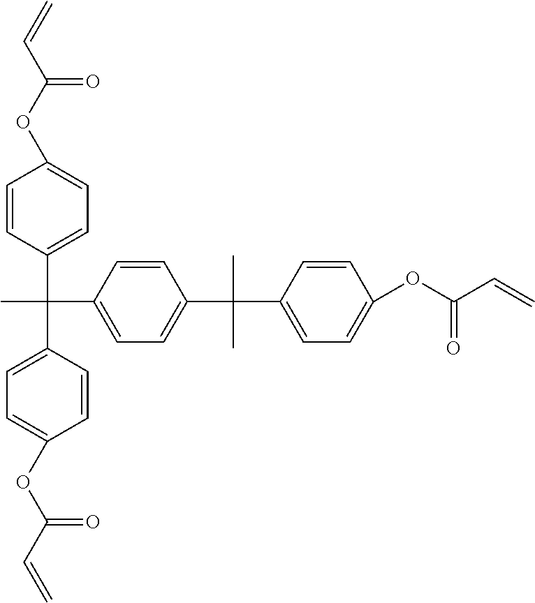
C1=CC(OC(C=C)=O)=CC=C1C(C)(C1=CC=C(OC(C=C)=O)C=C1)C1=CC=C(C(C)(C2=CC=C(OC(C=C)=O)C=C2)C)C=C1
